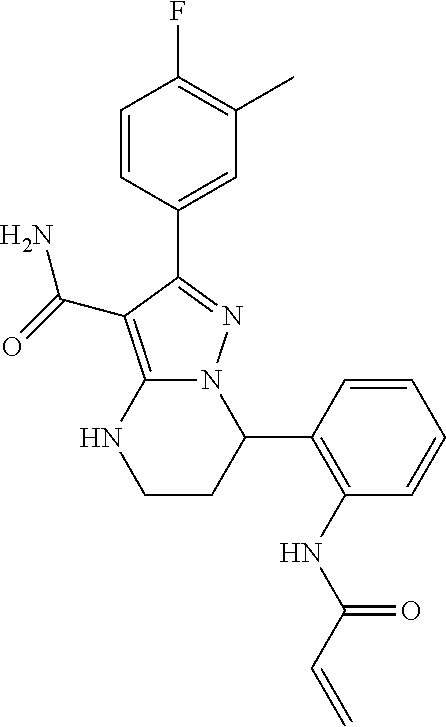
C1=CC(C2=NN3C(=C2C(N)=O)NCCC3C2=C(NC(C=C)=O)C=CC=C2)=CC(C)=C1F
